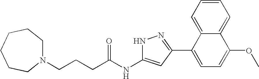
C(NC1=CC(C2=CC=C(OC)C3=CC=CC=C23)=NN1)(=O)CCCN1CCCCCC1
